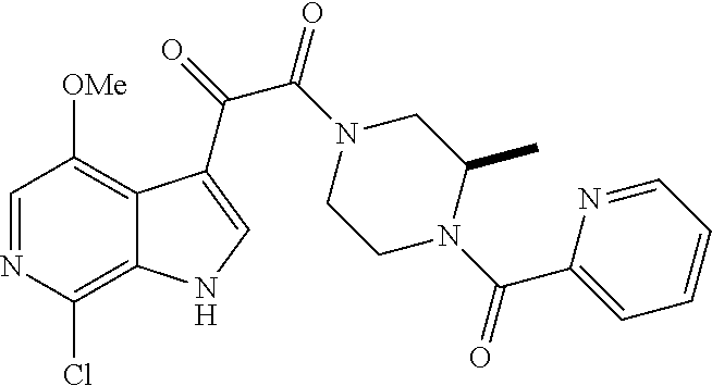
ClC1=C2C(=C([OMe])C=N1)C(C(=O)C(N1CCN(C(C3=CC=CC=N3)=O)C(C)C1)=O)=CN2
